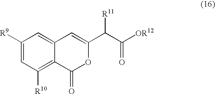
C12=CC([R9])=CC([R10])=C1C(=O)OC(C([R11])C(=O)[OR12])=C2
